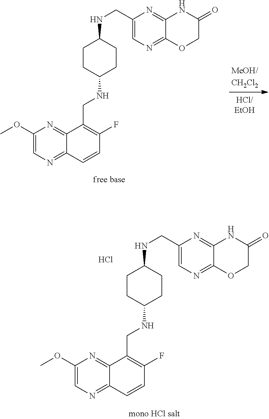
C1=C(OC)N=C2C(=N1)C=CC(F)=C2CNC1CCC(NCC2=CN=C3C(=N2)NC(=O)CO3)CC1.C1=C(OC)N=C2C(=N1)C=CC(F)=C2CNC1CCC(NCC2=CN=C3C(=N2)NC(=O)CO3)CC1.Cl
